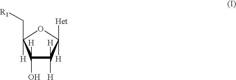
C1([H])(O)C([H])([H])C([H])([Het])OC1([H])C[R1]
